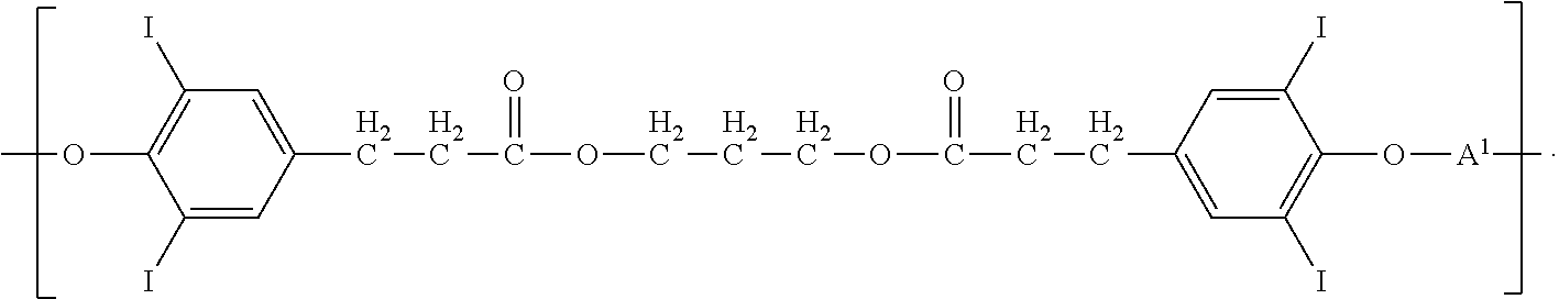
COC1=C(I)C=C(CCC(OCCCOC(CCC2=CC(I)=C(O[A1]C)C(I)=C2)=O)=O)C=C1I
